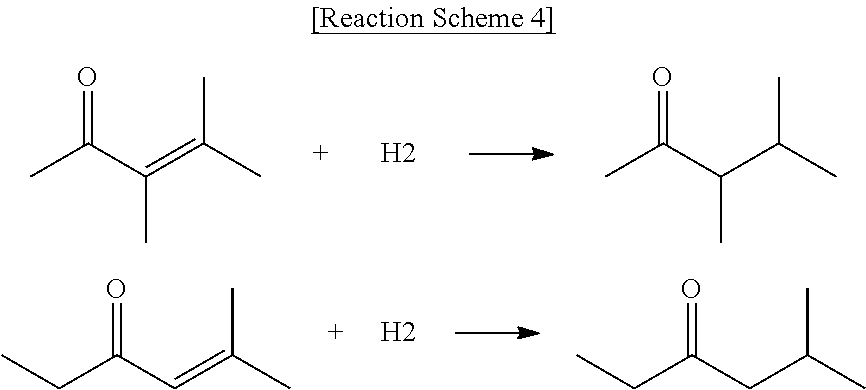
CC(C(=C(C)C)C)=O.CC(C(C(C)C)C)=O.[H2].C(C(C=C(C)C)=O)C.C(C(CC(C)C)=O)C.[H2]
